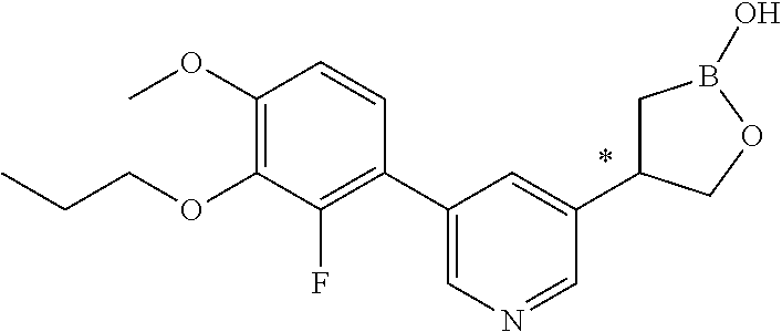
C1(C2=C(F)C(OCCC)=C(OC)C=C2)=CN=CC(C2CB(O)OC2)=C1
